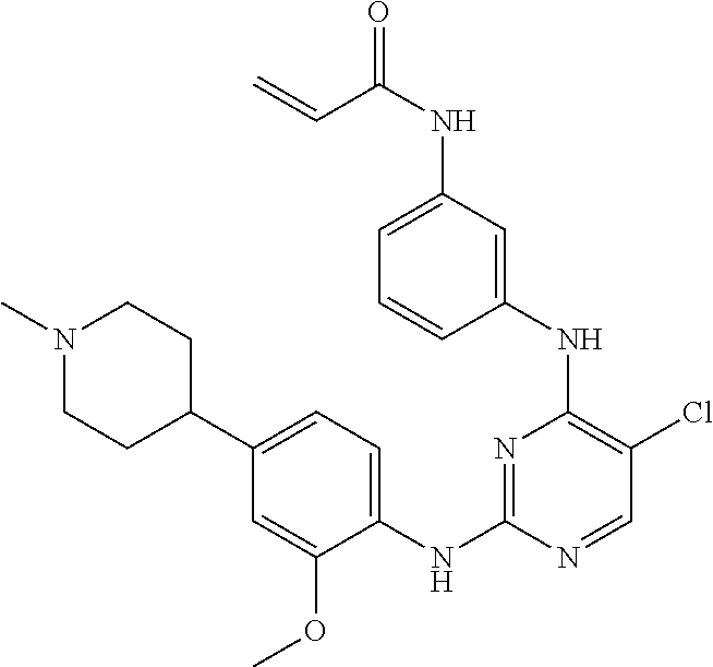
C1(NC2=C(Cl)C=NC(NC3=CC=C(C4CCN(C)CC4)C=C3OC)=N2)=CC(NC(=O)C=C)=CC=C1
